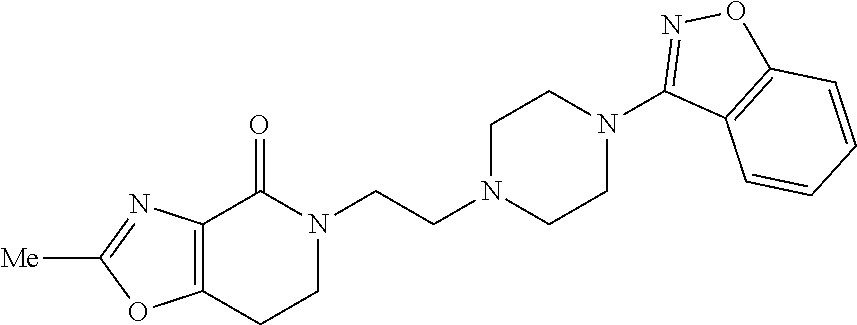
N1(CCN2CCN(C3=NOC4=C3C=CC=C4)CC2)C(=O)C2=C(CC1)OC([Me])=N2
